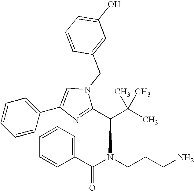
C1(C(C(C)(C)C)N(C(C2=CC=CC=C2)=O)CCCN)=NC(C2=CC=CC=C2)=CN1CC1=CC(O)=CC=C1
